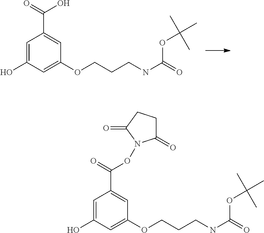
C1=C(O)C=C(OCCCNC(=O)OC(C)(C)C)C=C1C(=O)O.C1=C(O)C=C(OCCCNC(=O)OC(C)(C)C)C=C1C(=O)ON1C(=O)CCC1=O
